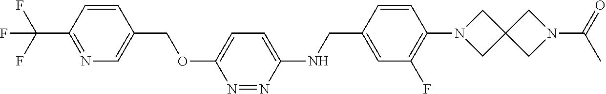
C1=CC(C(F)(F)F)=NC=C1COC1=CC=C(NCC2=CC(F)=C(N3CC4(CN(C(C)=O)C4)C3)C=C2)N=N1
